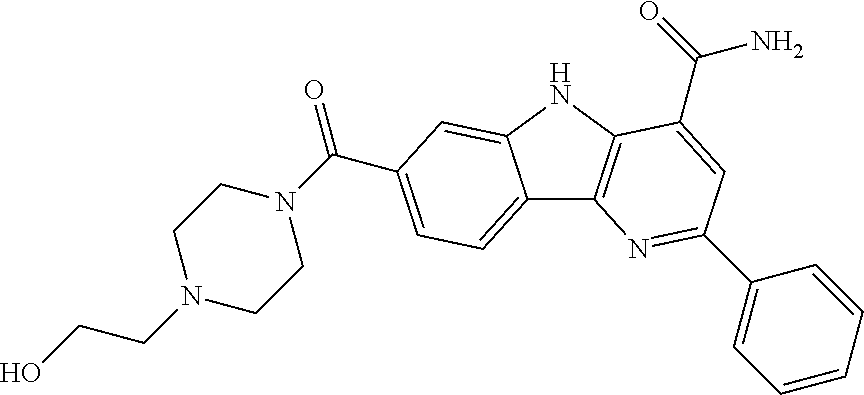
C12=CC=C(C(=O)N3CCN(CCO)CC3)C=C1NC1=C2N=C(C2=CC=CC=C2)C=C1C(=O)N
